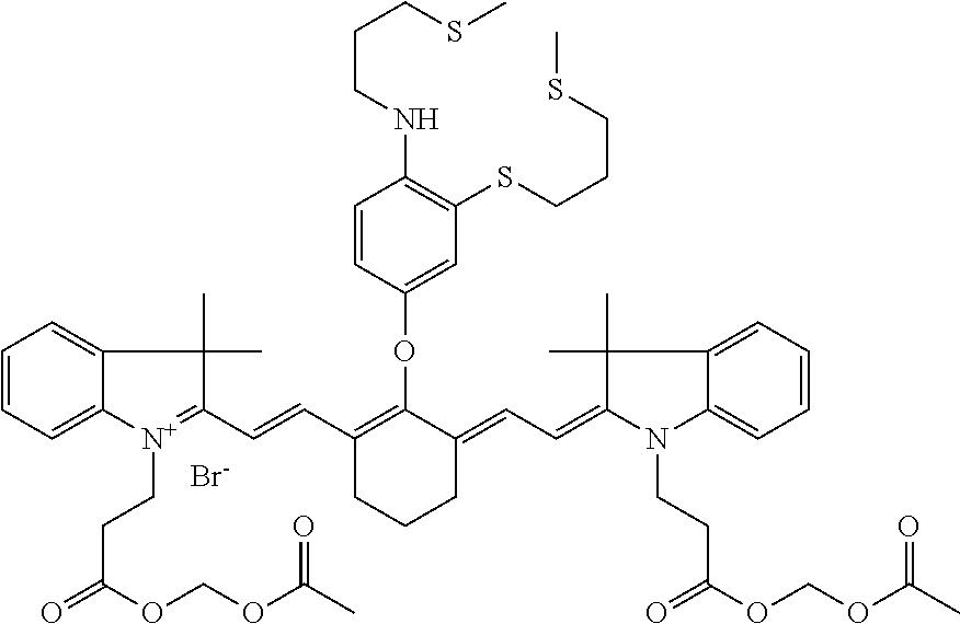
[Br-].C1=CC=C2C(=C1)C(C)(C)C(C=CC1=C(OC3=CC(SCCCSC)=C(NCCCSC)C=C3)C(=CC=C3N(CCC(=O)OCOC(=O)C)C4=CC=CC=C4C3(C)C)CCC1)=[N+]2CCC(=O)OCOC(=O)C
